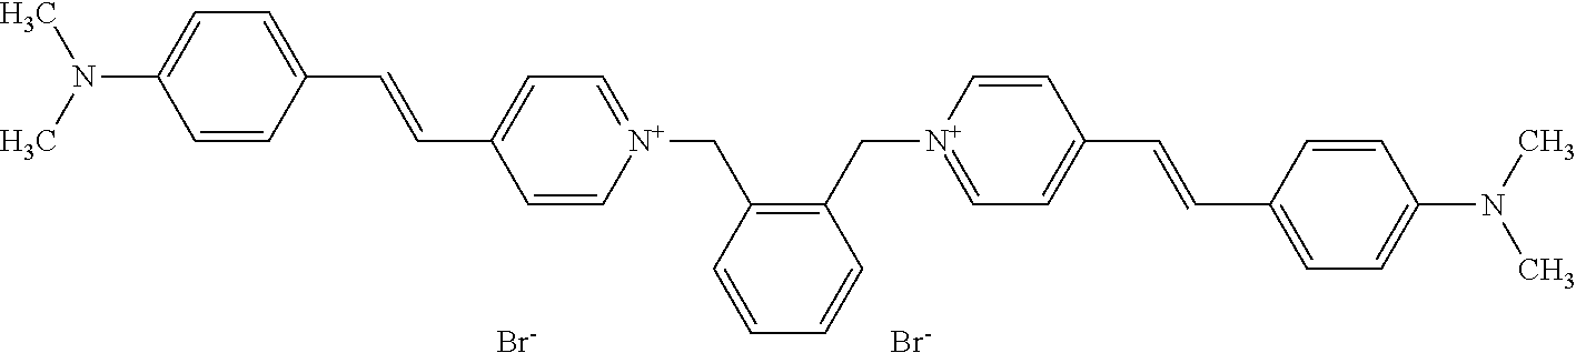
C1=CC(C=CC2=CC=[N+](CC3=C(C[N+]4=CC=C(C=CC5=CC=C(N(C)C)C=C5)C=C4)C=CC=C3)C=C2)=CC=C1N(C)C.[Br-].[Br-]
